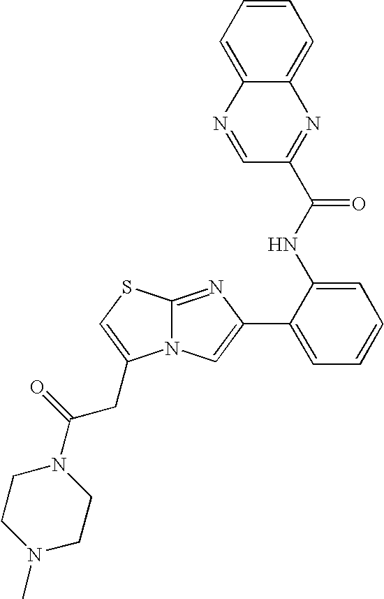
N12C(=NC(C3=CC=CC=C3NC(C3=NC4=CC=CC=C4N=C3)=O)=C1)SC=C2CC(N1CCN(C)CC1)=O
